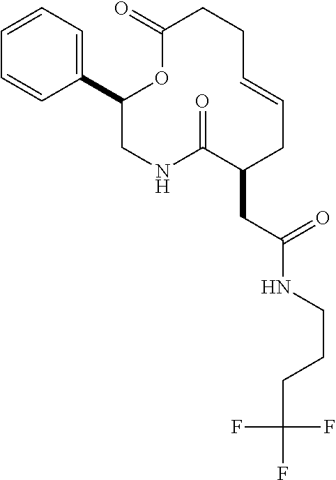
C1(C2=CC=CC=C2)CNC(=O)C(CC(NCCCC(F)(F)F)=O)CC=CCCC(=O)O1
